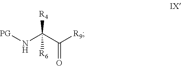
N(C(C(=O)[R9])([R4])[R6])[PG]
